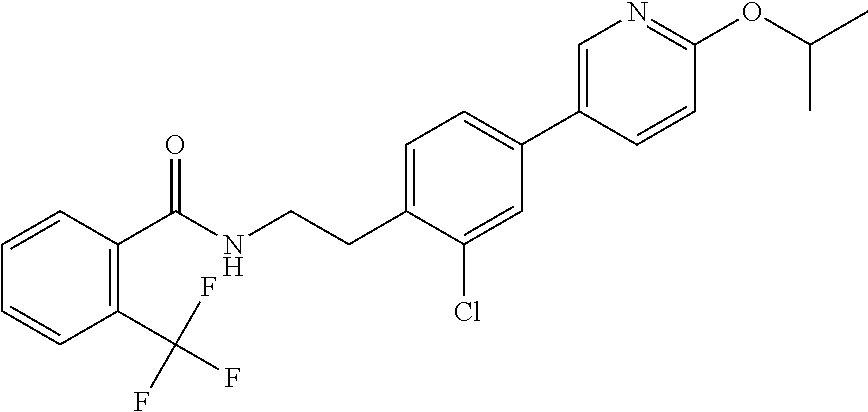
C(CNC(=O)C1=C(C(F)(F)F)C=CC=C1)C1=CC=C(C2=CN=C(OC(C)C)C=C2)C=C1Cl
